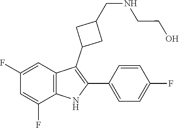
C1(F)=CC2=C(NC(C3=CC=C(F)C=C3)=C2C2CC(CNCCO)C2)C(F)=C1
